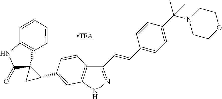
C1(C=CC2=CC=C(C(N3CCOCC3)(C)C)C=C2)=NNC2=C1C=CC(C1CC13C(=O)NC1=C3C=CC=C1)=C2
